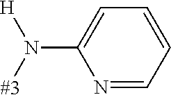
C1(N([#3])[H])=CC=CC=N1
